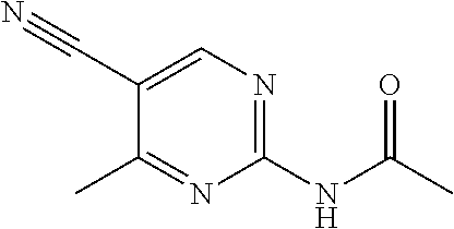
C1(C#N)=CN=C(NC(C)=O)N=C1C
